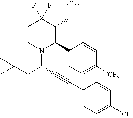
C1CN(C(C#CC2=CC=C([CF3])C=C2)CC(C)(C)C)C(C2=CC=C([CF3])C=C2)C(C[CO2H])C1(F)F
